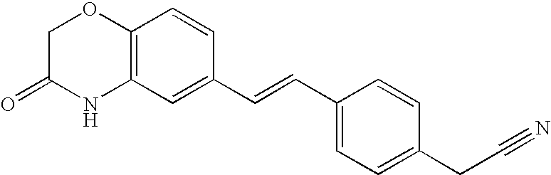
C12=C(C=C(C=CC3=CC=C(CC#N)C=C3)C=C1)NC(=O)CO2
